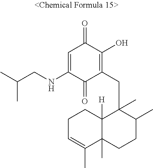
C(NC1=CC(=O)C(O)=C(CC2(C)C3([H])C(C)(CCC2C)C(C)=CCC3)C1=O)C(C)C
